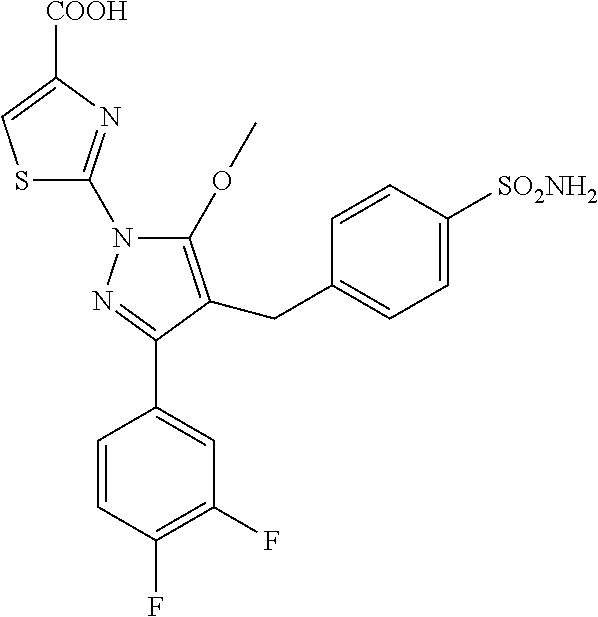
S1C(N2C(OC)=C(CC3=CC=C([SO2NH2])C=C3)C(C3=CC(F)=C(F)C=C3)=N2)=NC([COOH])=C1
